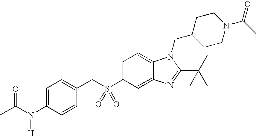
C1=C(S(CC2=CC=C(N(C(=O)C)[H])C=C2)(=O)=O)C=C2C(=C1)N(CC1CCN(C(=O)C)CC1)C(C(C)(C)C)=N2
